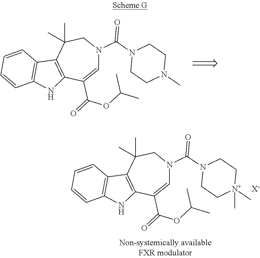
C1=C(C(=O)OC(C)C)C2=C(C(C)(C)CN1C(=O)N1CCN(C)CC1)C1=C(N2)C=CC=C1.C1=C(C(=O)OC(C)C)C2=C(C(C)(C)CN1C(=O)N1CC[N+](C)(C)CC1)C1=C(N2)C=CC=C1.[X-]
